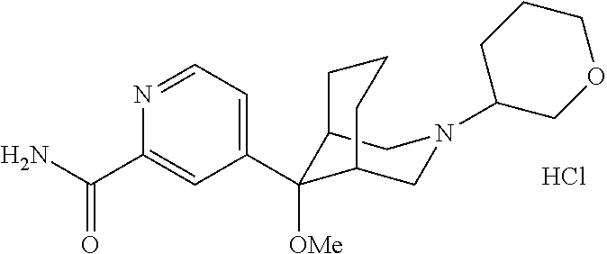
Cl.C1(C(N)=O)=CC(C2([OMe])C3CN(C4COCCC4)CC2CCC3)=CC=N1
